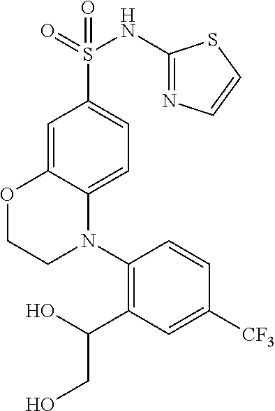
C1=C2C(=CC=C1S(=O)(NC1=NC=CS1)=O)N(C1=C(C(O)CO)C=C([CF3])C=C1)CCO2
